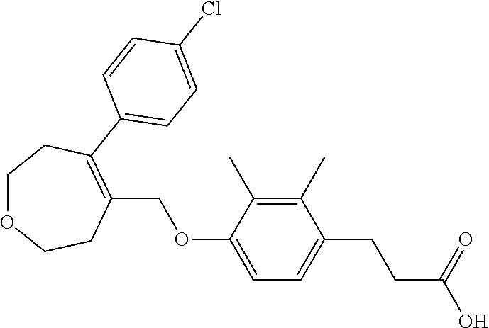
C1(C)=C(C)C(OCC2=C(C3=CC=C(Cl)C=C3)CCOCC2)=CC=C1CCC(O)=O
